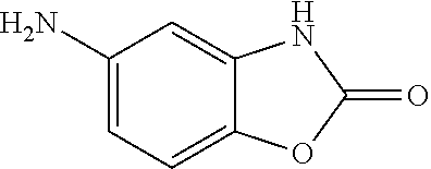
C1(N)=CC=C2C(=C1)NC(=O)O2
